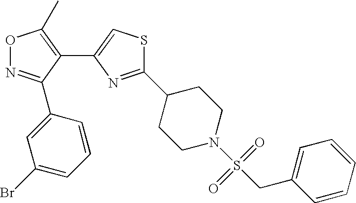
O1N=C(C2=CC(Br)=CC=C2)C(C2=CSC(C3CCN(S(=O)(=O)CC4=CC=CC=C4)CC3)=N2)=C1C
